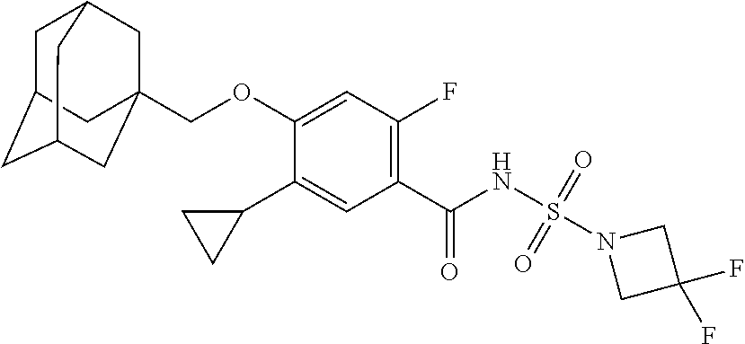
C1(C2CC2)=CC(C(NS(N2CC(F)(F)C2)(=O)=O)=O)=C(F)C=C1OCC12CC3CC(CC(C1)C3)C2
